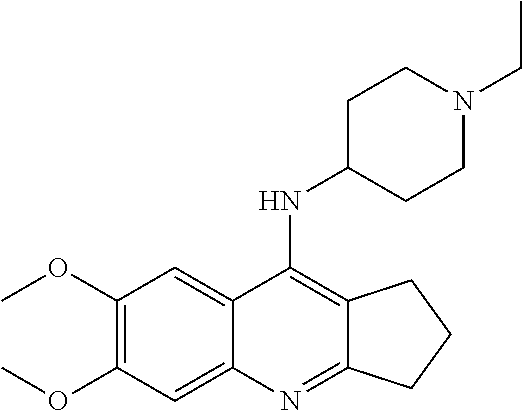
C1(OC)=C(OC)C=C2C(=C1)C(NC1CCN(CC)CC1)=C1C(=N2)CCC1
